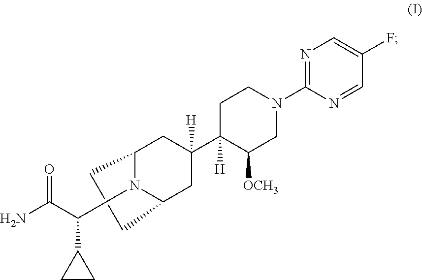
C1CC2N(CC(C(N)=O)C3CC3)C1CC(C1([H])CCN(C3=NC=C(F)C=N3)CC1[OCH3])([H])C2
